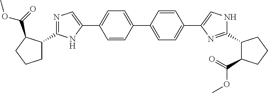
C1=C(C2=CNC(C3C(C(=O)OC)CCC3)=N2)C=CC(C2=CC=C(C3=CN=C(C4CCCC4C(OC)=O)N3)C=C2)=C1
